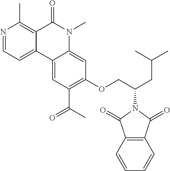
N1=CC=C2C(=C1C)C(=O)N(C)C1=CC(OCC(CC(C)C)N3C(=O)C4=C(C3=O)C=CC=C4)=C(C(C)=O)C=C21
